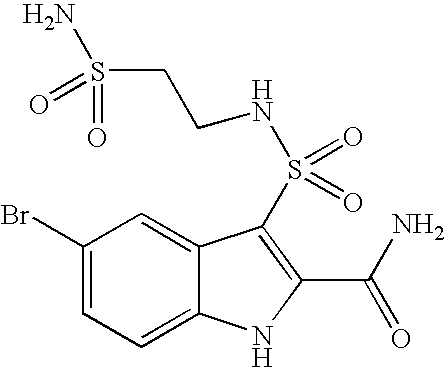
C1(Br)=CC=C2C(=C1)C(S(=O)(=O)NCCS(N)(=O)=O)=C(C(N)=O)N2
